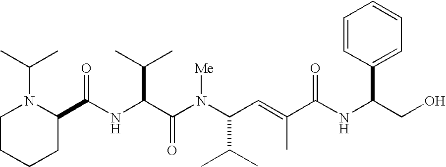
N(C(C(N(C(C(C)C)C=C(C)C(NC(CO)C1=CC=CC=C1)=O)[Me])=O)C(C)C)C(C1N(C(C)C)CCCC1)=O
